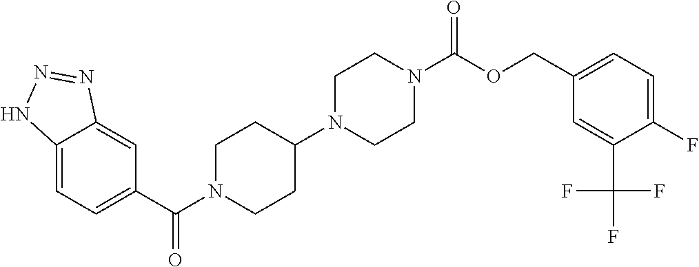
C1(C(N2CCC(N3CCN(C(OCC4=CC=C(F)C(C(F)(F)F)=C4)=O)CC3)CC2)=O)=CC=C2C(=C1)N=NN2
